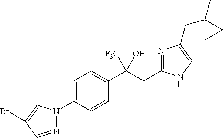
C1=C(N2N=CC(Br)=C2)C=CC(C(CC2=NC(CC3(C)CC3)=CN2)(O)[F3C])=C1
